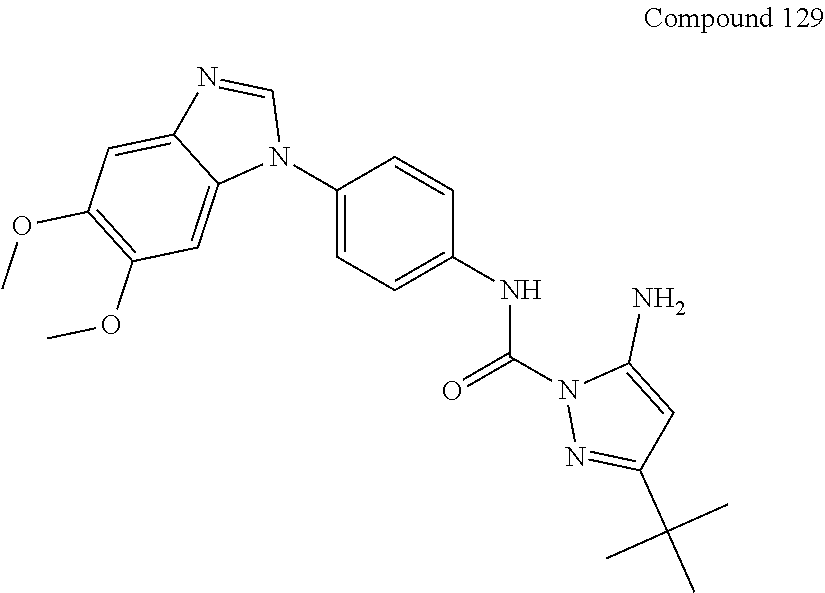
C1(N2C=NC3=CC(OC)=C(OC)C=C23)=CC=C(NC(N2N=C(C(C)(C)C)C=C2N)=O)C=C1
